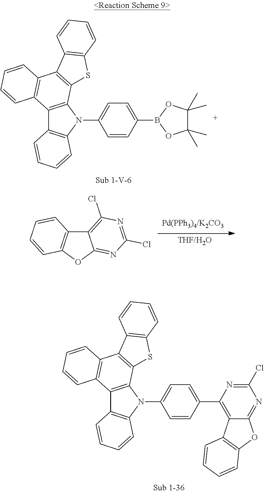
C12=C(OC3=NC(Cl)=NC(Cl)=C13)C=CC=C2.C12=C(N(C3=CC=C(C4=C5C(=NC(Cl)=N4)OC4=C5C=CC=C4)C=C3)C3=C1C=CC=C3)C1=C(C3=C2C=CC=C3)C2=C(S1)C=CC=C2.C12=C(N(C3=CC=C(B4OC(C)(C)C(C)(C)O4)C=C3)C3=C1C=CC=C3)C1=C(C3=C2C=CC=C3)C2=C(S1)C=CC=C2
